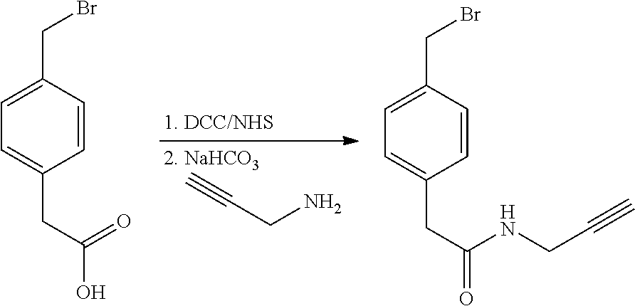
C(CN)#C.C1=CC(CBr)=CC=C1CC(O)=O.C1=CC(CBr)=CC=C1CC(=O)NCC#C
